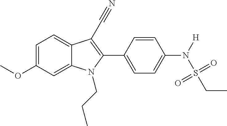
C12=CC=C(OC)C=C1N(CCC)C(C1=CC=C(N([H])S(CC)(=O)=O)C=C1)=C2C#N
